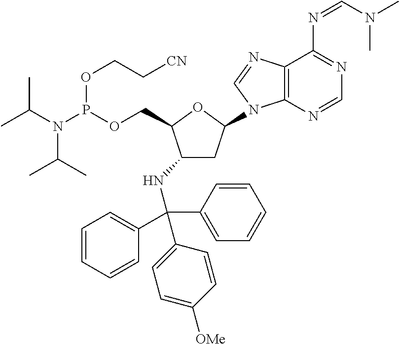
C1C(N2C3=C(C(N=CN(C)C)=NC=N3)N=C2)OC(COP(N(C(C)C)C(C)C)OCC[CN])C1NC(C1=CC=CC=C1)(C1=CC=CC=C1)C1=CC=C([OMe])C=C1
